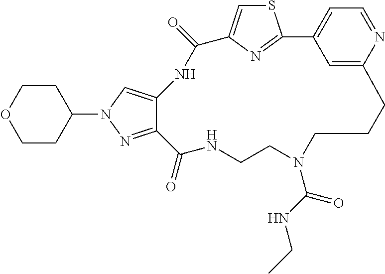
S1C=C2N=C1C1=CC=NC(=C1)CCCN(C(NCC)=O)CCNC(=O)C1=NN(C3CCOCC3)C=C1NC2=O
